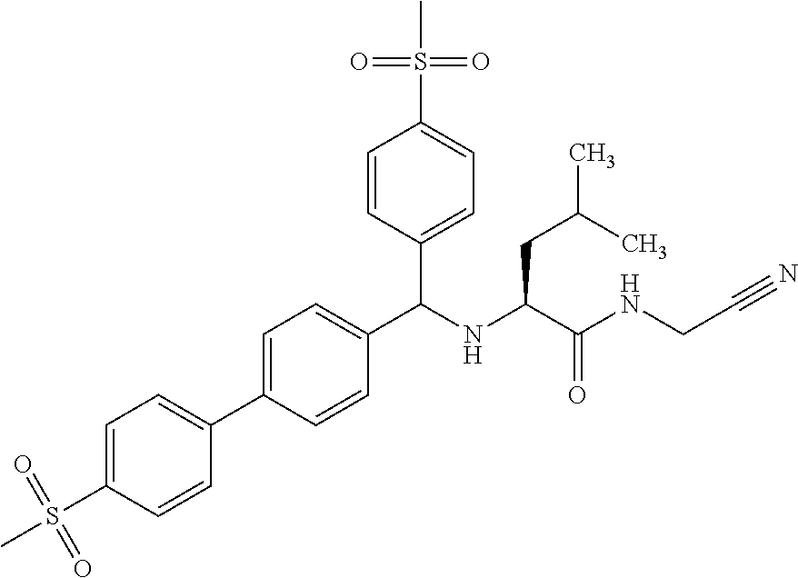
C1=C(S(C)(=O)=O)C=CC(C2=CC=C(C(NC(C(NCC#N)=O)CC(C)C)C3=CC=C(S(C)(=O)=O)C=C3)C=C2)=C1
